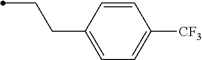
CCCC1=CC=C([CF3])C=C1
